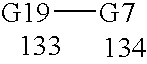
[G19][G7]
